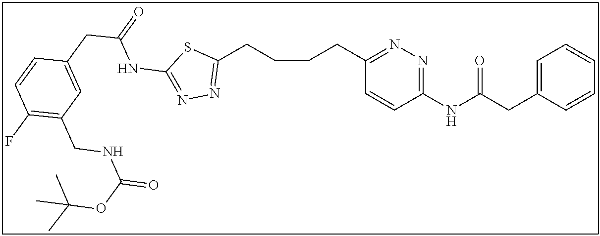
C1(CCCCC2=NN=C(NC(CC3=CC(CNC(=O)OC(C)(C)C)=C(F)C=C3)=O)S2)=NN=C(NC(CC2=CC=CC=C2)=O)C=C1
